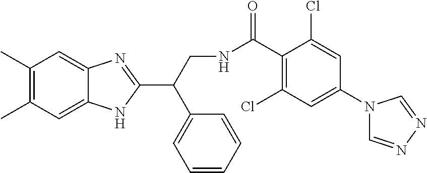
C1(C)=C(C)C=C2C(=C1)N=C(C(CNC(C1=C(Cl)C=C(N3C=NN=C3)C=C1Cl)=O)C1=CC=CC=C1)N2
